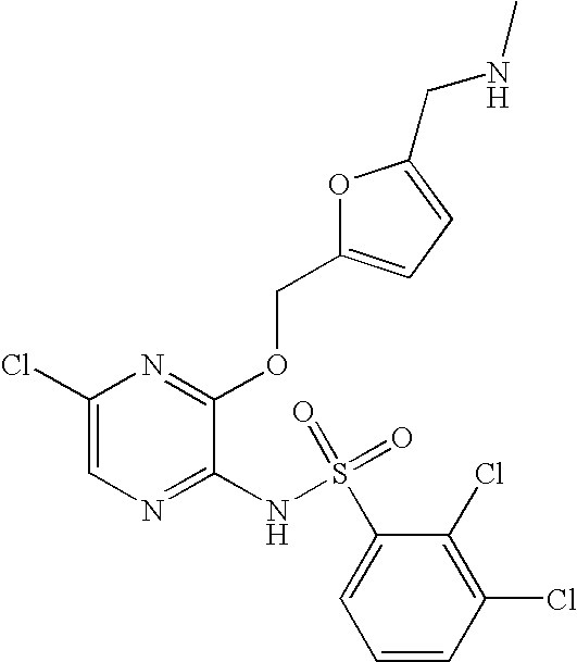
C1(Cl)=CN=C(NS(C2=CC=CC(Cl)=C2Cl)(=O)=O)C(OCC2=CC=C(CNC)O2)=N1
